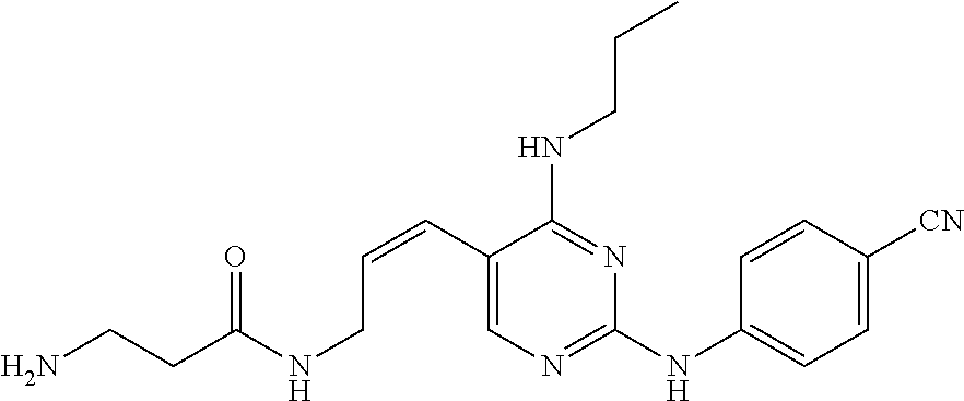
C1(C=CCNC(=O)CCN)=CN=C(NC2=CC=C([CN])C=C2)N=C1NCCC
